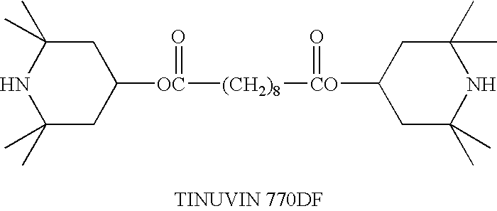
C1C(C)(C)NC(C)(C)CC1[OC]([(CH2)8][CO](C1CC(C)(C)NC(C)(C)C1)=O)=O
